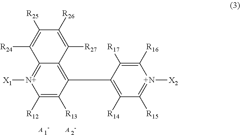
C1([R12])=C([R13])C(C2=C([R14])C([R15])=[N+]([X2])C([R16])=C2[R17])=C2C(=[N+]1[X1])C([R24])=C([R25])C([R26])=C2[R27].[A].[A]
